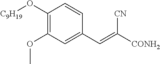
C1(O[C9H19])=C(OC)C=C(C=C([CONH2])[CN])C=C1
